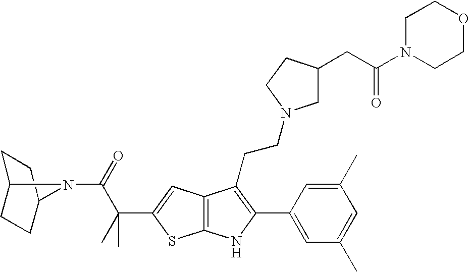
C1C2CCC(C1)N2C(=O)C(C)(C1=CC2=C(S1)NC(C1=CC(C)=CC(C)=C1)=C2CCN1CC(CC(N2CCOCC2)=O)CC1)C
